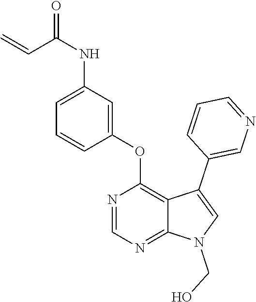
N1=CN=C2C(=C1OC1=CC(NC(=O)C=C)=CC=C1)C(C1=CN=CC=C1)=CN2CO
